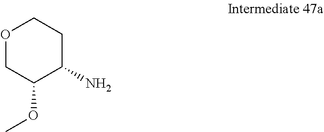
O1CC(OC)C(N)CC1
